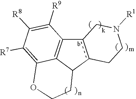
c12c(C3C4=C1C([R9])=C([R8])C([R7])=C4OCC3)CCN([R1])C2
